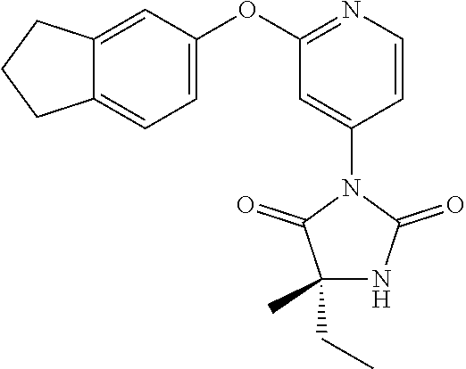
C12=CC=C(OC3=NC=CC(N4C(=O)C(CC)(C)NC4=O)=C3)C=C1CCC2
